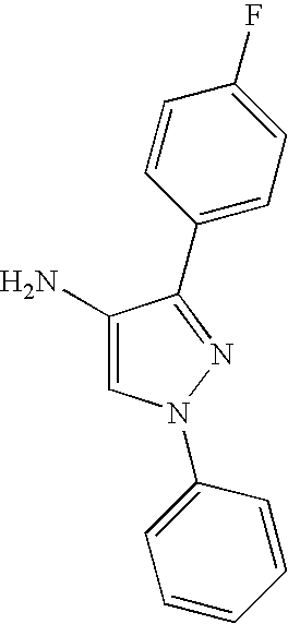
C1(N)=CN(C2=CC=CC=C2)N=C1C1=CC=C(F)C=C1
